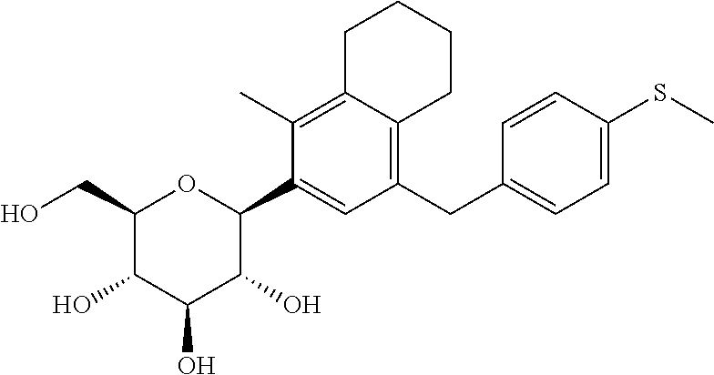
OCC1C(O)C(O)C(O)C(C2=CC(CC3=CC=C(SC)C=C3)=C3C(=C2C)CCCC3)O1
